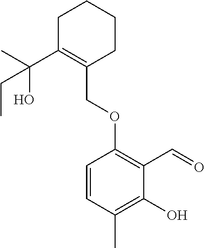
C1C(C(C)(O)CC)=C(COC2=C(C=O)C(O)=C(C)C=C2)CCC1
